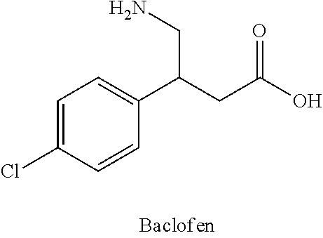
C1=C(Cl)C=CC(C(CC(O)=O)CN)=C1
